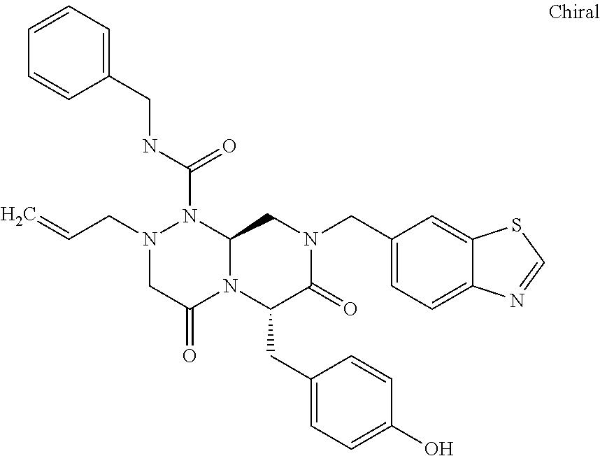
N(C(=O)N1N(CC=C)CC(=O)N2C1CN(CC1=CC=C3C(=C1)SC=N3)C(=O)C2CC1=CC=C(O)C=C1)CC1=CC=CC=C1
